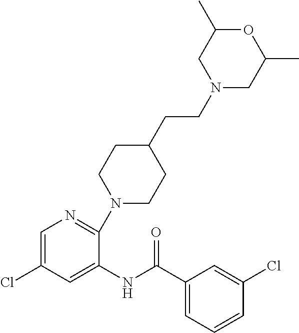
N1(CCC2CCN(C3=NC=C(Cl)C=C3NC(C3=CC=CC(Cl)=C3)=O)CC2)CC(C)OC(C)C1
